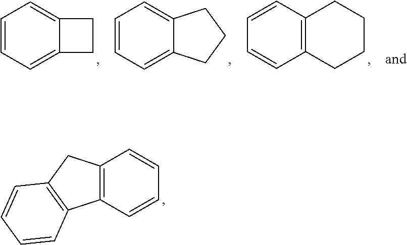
C12=C(C=CC=C1)C1=C(C2)C=CC=C1.C1=CC2=C(C=C1)CCCC2.C1=CC=C2C(=C1)CCC2.C1=CC=C2C(=C1)CC2
